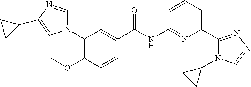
C1(N2C=NC(C3CC3)=C2)=C(OC)C=CC(C(NC2=NC(C3=NN=CN3C3CC3)=CC=C2)=O)=C1
